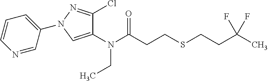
N(C(CCSCCC(C)(F)F)=O)(CC)C1=CN(C2=CC=CN=C2)N=C1Cl
